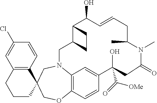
C12=C(C=CC(Cl)=C1)C1(CCC2)CN2C3=C(C=CC(=C3)C(O)(C(=O)[OMe])CC(=O)N(C)C(C)CC=CC(O)C3C(C2)CC3)OC1
